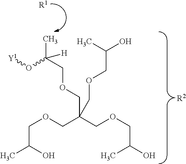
C(OCC(COCC(O)C)(COCC(C)(O[Y1])[H])COCC(O)C)C(C)O.[R2].[R1]
